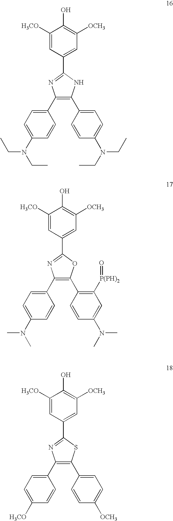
C1([H3CO])=CC(C2=NC(C3=CC=C(N(CC)CC)C=C3)=C(C3=CC=C(N(CC)CC)C=C3)N2)=CC([OCH3])=C1O.C1([H3CO])=CC(C2=NC(C3=CC=C(N(C)C)C=C3)=C(C3=C([P(PH)2]=O)C=C(N(C)C)C=C3)O2)=CC([OCH3])=C1O.C1([H3CO])=CC(C2=NC(C3=CC=C([H3CO])C=C3)=C(C3=CC=C([OCH3])C=C3)S2)=CC([OCH3])=C1O
